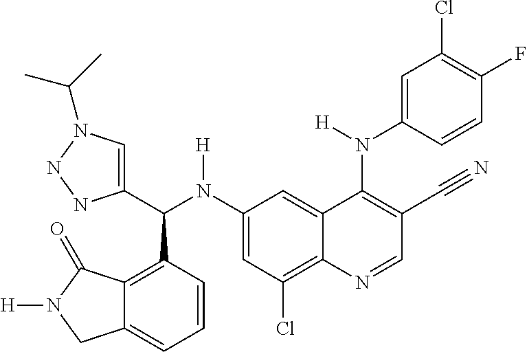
C1(N(C(C2=CN(C(C)C)NN2)C2=C3C(=CC=C2)CN([H])C3=O)[H])=CC(Cl)=C2C(=C1)C(N(C1=CC(Cl)=C(F)C=C1)[H])=C(C#N)C=N2
